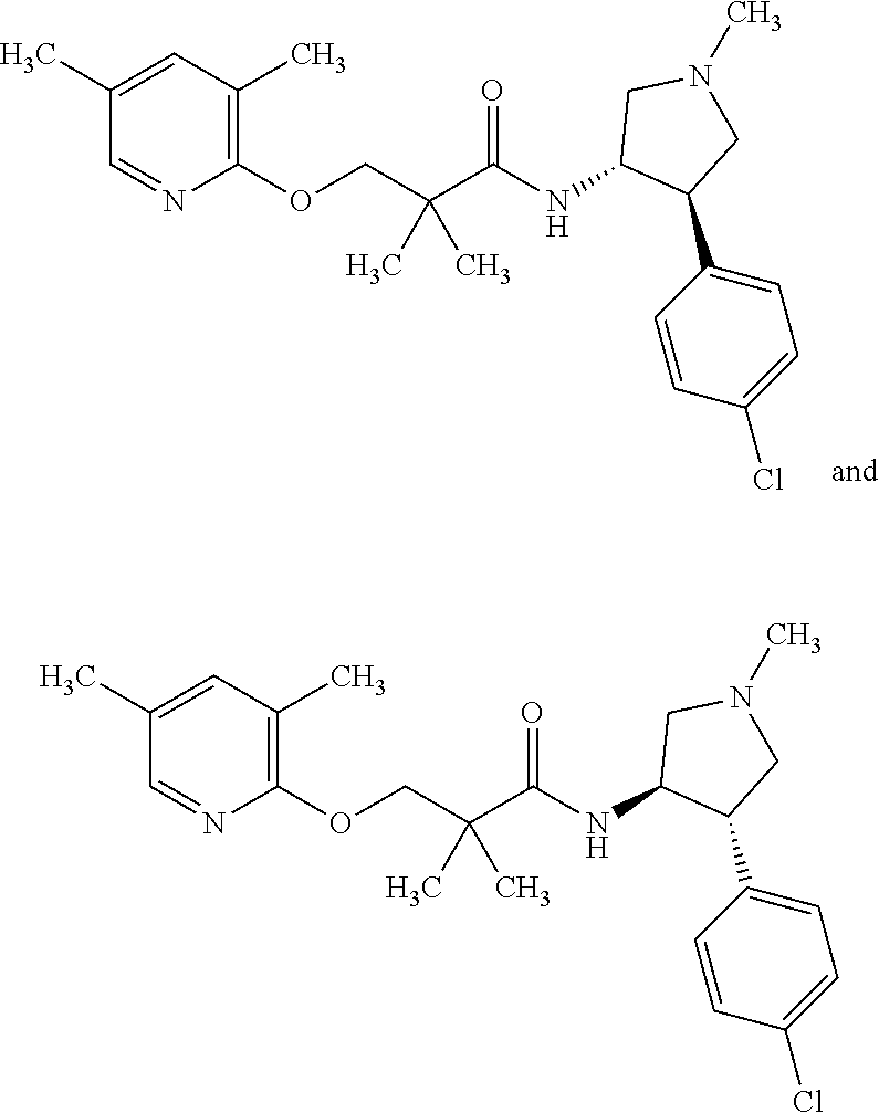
C1(C)=CC(C)=C(OCC(C(NC2C(C3=CC=C(Cl)C=C3)CN(C)C2)=O)(C)C)N=C1.C1(C)=CC(C)=C(OCC(C(NC2C(C3=CC=C(Cl)C=C3)CN(C)C2)=O)(C)C)N=C1
